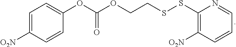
C1=C([O2N])C=CC(OC(OCCSSC2=C([O2N])C=CC=N2)=O)=C1
